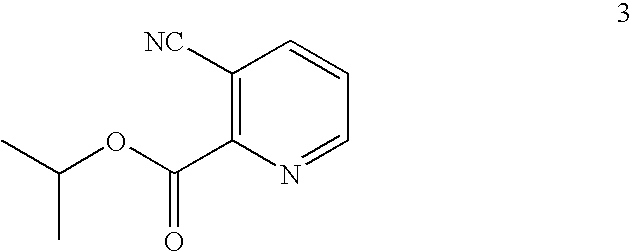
C1([NC])=C(C(OC(C)C)=O)N=CC=C1
